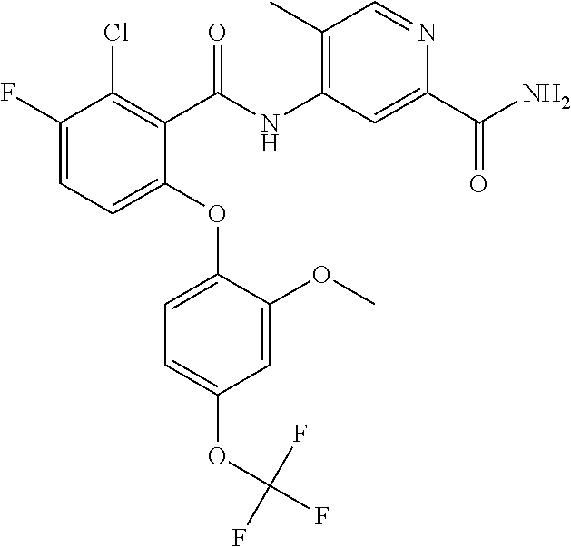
C1(F)=CC=C(OC2=CC=C(OC(F)(F)F)C=C2OC)C(C(NC2=C(C)C=NC(C(N)=O)=C2)=O)=C1Cl
